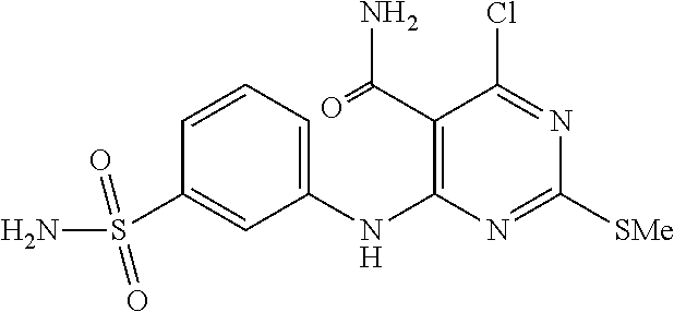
C1=CC=C(NC2=C(C(=O)N)C(Cl)=NC([SMe])=N2)C=C1S(N)(=O)=O
